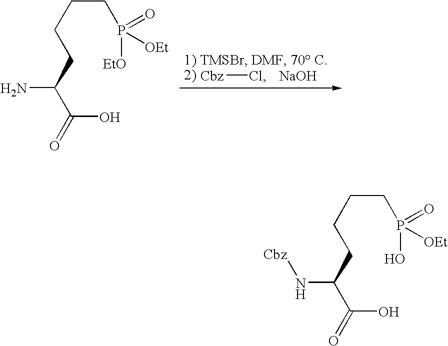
NC(C(=O)O)CCCCP([OEt])(=O)[EtO].[Cbz]Cl.[NaOH].N(C(C(=O)O)CCCCP([OEt])(=O)O)[Cbz]
